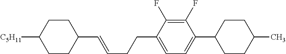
C1CC([C5H11])CCC1C=CCCC1=CC=C(C2CCC(C)CC2)C(F)=C1F
